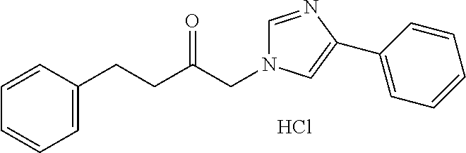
C1=CC(CCC(CN2C=NC(C3=CC=CC=C3)=C2)=O)=CC=C1.Cl
